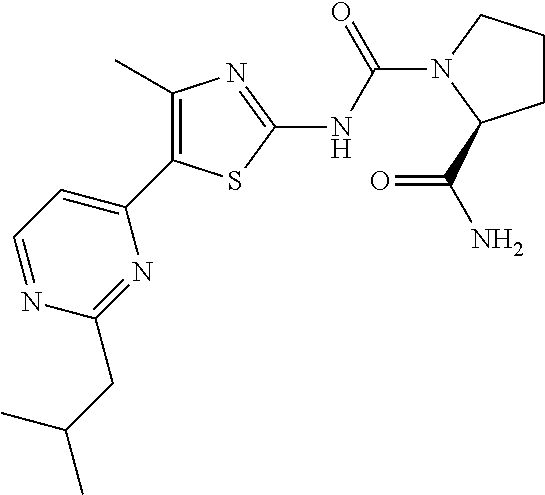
C1=NC(CC(C)C)=NC(C2=C(C)N=C(NC(=O)N3CCCC3C(=O)N)S2)=C1
